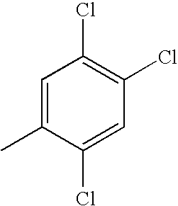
C1=C(C)C(Cl)=CC(Cl)=C1Cl
